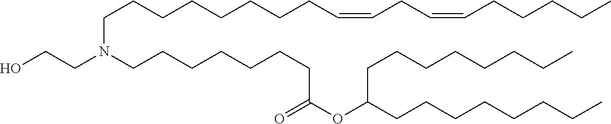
C(C=CCC=CCCCCC)CCCCCCCN(CCCCCCCC(=O)OC(CCCCCCCC)CCCCCCCC)CCO
